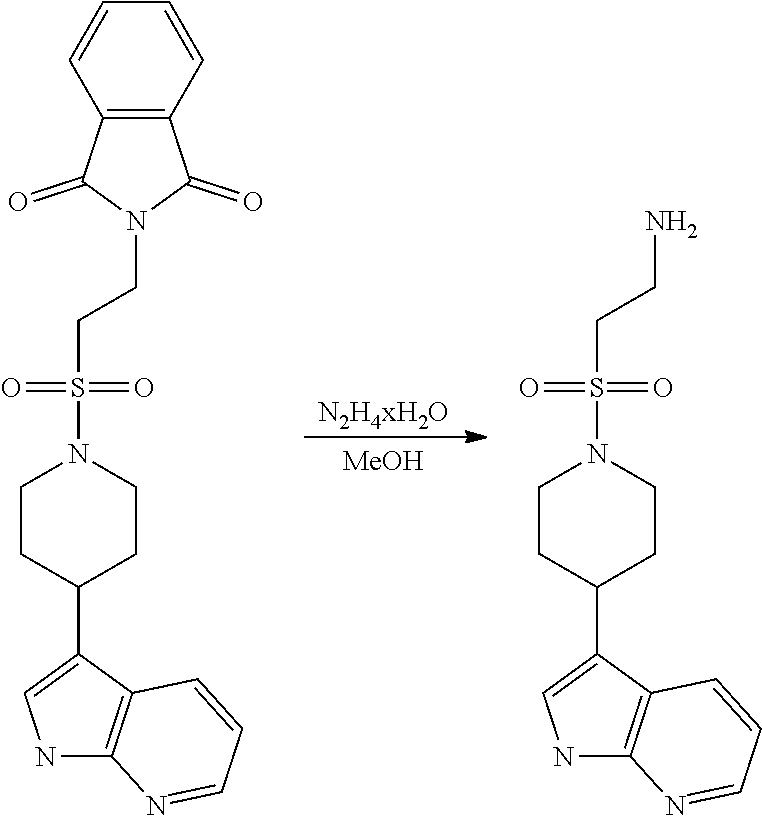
[N2H4xH2O].[MeOH].C(S(=O)(=O)N1CCC(C2=CNC3=C2C=CC=N3)CC1)CN1C(=O)C2=C(C1=O)C=CC=C2.C(S(=O)(=O)N1CCC(C2=CNC3=C2C=CC=N3)CC1)CN
